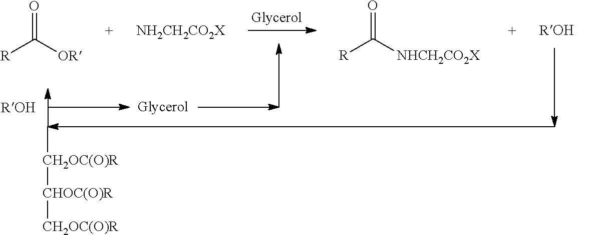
O=C([OR])[R].[NH2CH2CO2X].O=C([NHCH2CO2X])[R].[ROH].[ROH].C[CH2OC(O)R][CHOC(O)R][CH2OC(O)R]
